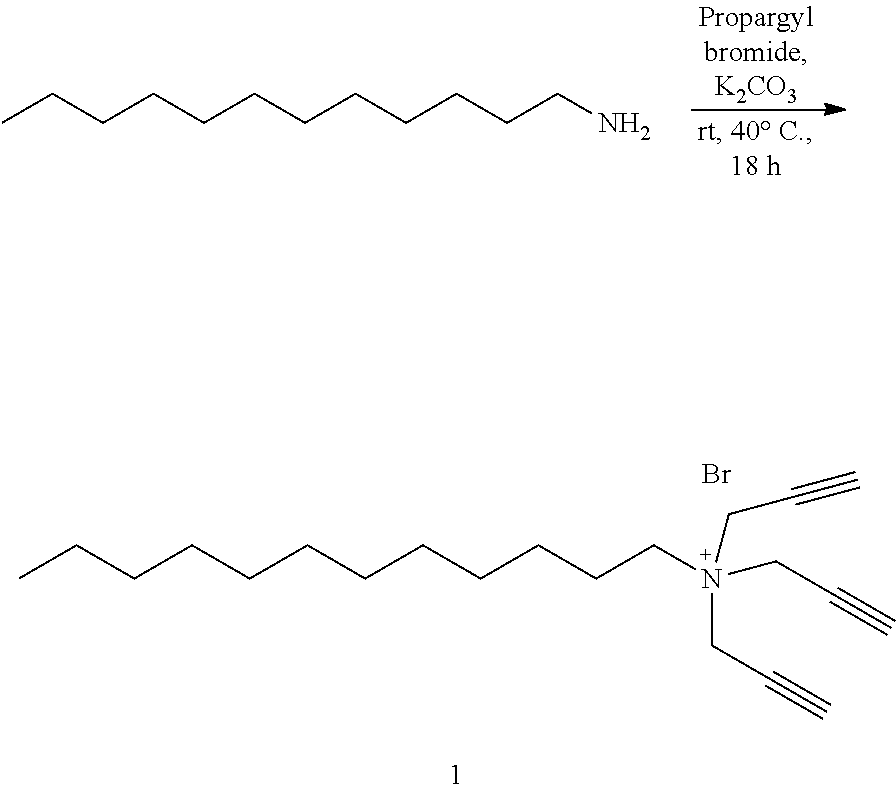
CCCCCCCCCCCCN.CCCCCCCCCCCCN(CC#C)(CC#C)CC#C.Br
